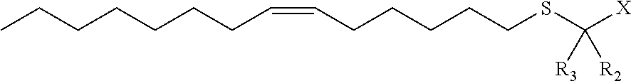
CCCCCCCC=CCCCCCSC([X])([R3])[R2]
